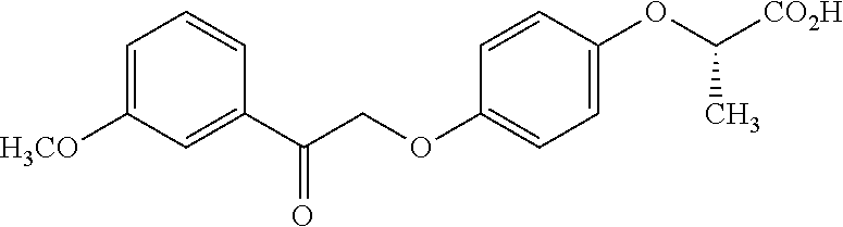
C1=C([H3CO])C=C(C(COC2=CC=C(OC([CO2H])C)C=C2)=O)C=C1
